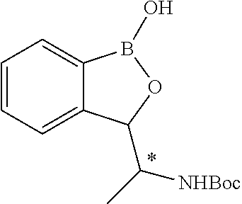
C1=CC=C2C(=C1)B(O)OC2C(C)[NHBoc]
